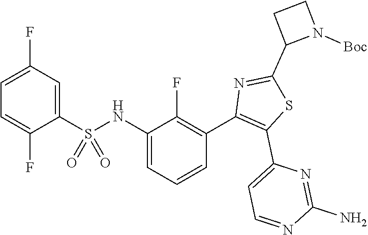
C1=C(F)C=C(S(NC2=CC=CC(C3=C(C4=CC=NC(N)=N4)SC(C4N([Boc])CC4)=N3)=C2F)(=O)=O)C(F)=C1
